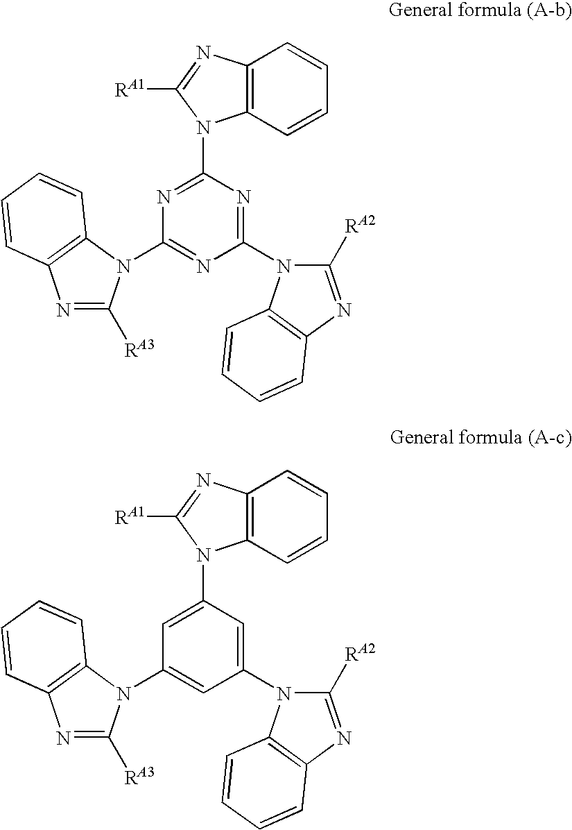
N1=C(N2C3=C(C=CC=C3)N=C2[RA1])N=C(N2C([RA2])=NC3=C2C=CC=C3)N=C1N1C([RA3])=NC2=C1C=CC=C2.C1=C(N2C3=C(C=CC=C3)N=C2[RA1])C=C(N2C([RA2])=NC3=C2C=CC=C3)C=C1N1C([RA3])=NC2=C1C=CC=C2
